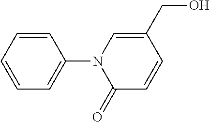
C1=CC=CC(N2C(=O)C=CC(CO)=C2)=C1
